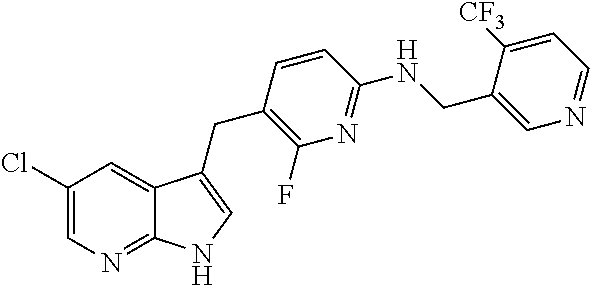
C1(Cl)=CN=C2C(=C1)C(CC1=C(F)N=C(NCC3=CN=CC=C3[CF3])C=C1)=CN2
